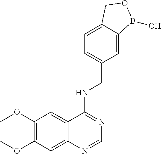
C1(OC)=C(OC)C=C2C(=C1)C(NCC1=CC=C3C(=C1)B(O)OC3)=NC=N2
